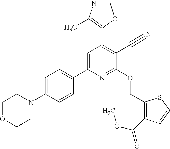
C1OCCN(C2=CC=C(C3=CC(C4=C(C)N=CO4)=C(C#N)C(OCC4=C(C(OC)=O)C=CS4)=N3)C=C2)C1
